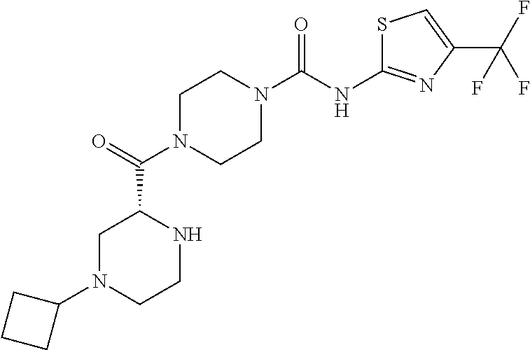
C1N(C(C2CN(C3CCC3)CCN2)=O)CCN(C(NC2=NC(C(F)(F)F)=CS2)=O)C1
